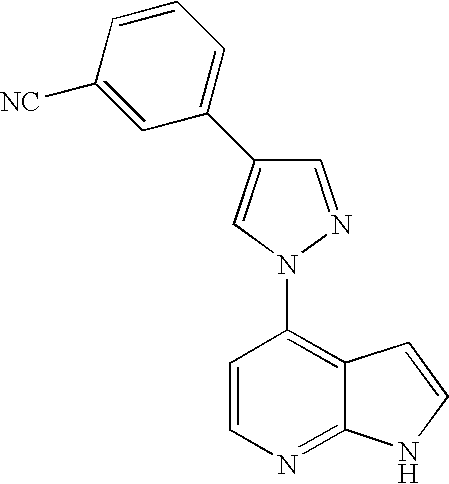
C1=NN(C2=C3C(=NC=C2)NC=C3)C=C1C1=CC=CC([NC])=C1
